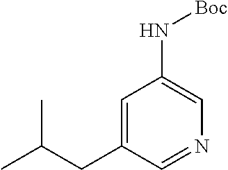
C1=C(CC(C)C)C=NC=C1N[Boc]
